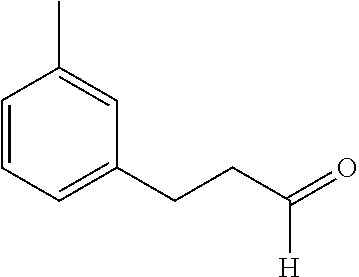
C1=CC=C(CCC(=O)[H])C=C1C
